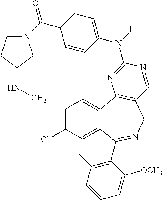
C1=C(Cl)C=C2C(=C1)C1=C(CN=C2C2=C(F)C=CC=C2[OCH3])C=NC(N(C2=CC=C(C(N3CCC(NC)C3)=O)C=C2)[H])=N1
